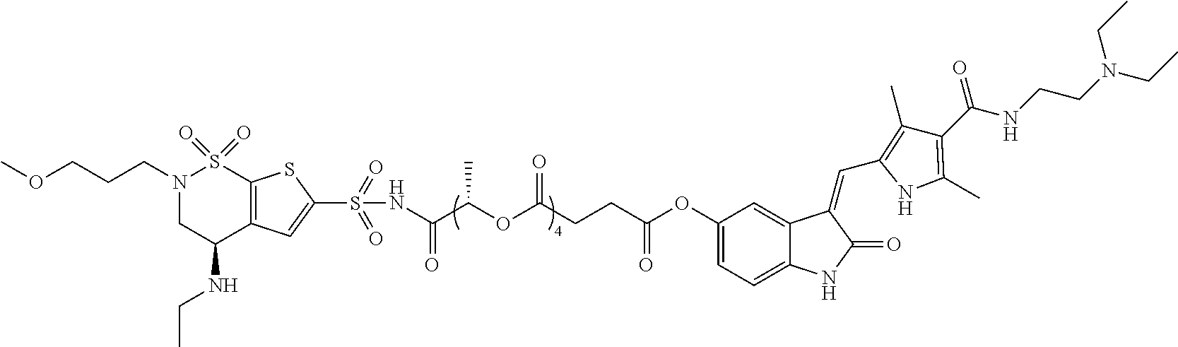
N(C(C(OC(CCC(OC1=CC=C2C(=C1)C(=CC1=C(C)C(C(NCCN(CC)CC)=O)=C(C)N1)C(=O)N2)=O)=O)C)=O)S(C1=CC2=C(S1)S(=O)(=O)N(CCCOC)CC2NCC)(=O)=O
